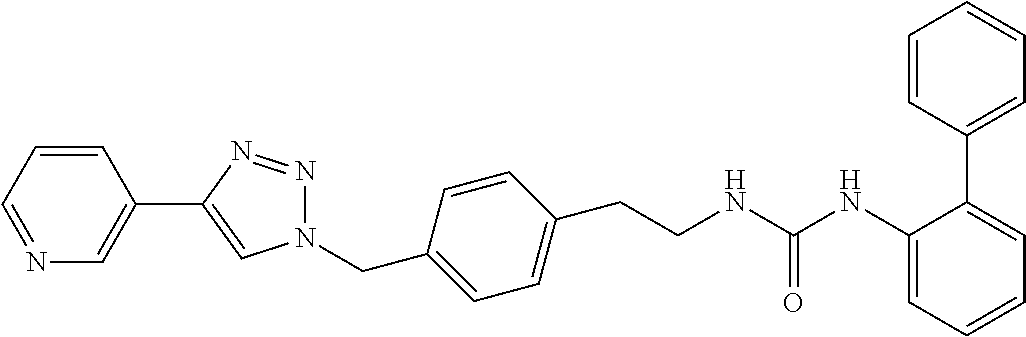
N(C(NC1=CC=CC=C1C1=CC=CC=C1)=O)CCC1=CC=C(CN2N=NC(C3=CN=CC=C3)=C2)C=C1
